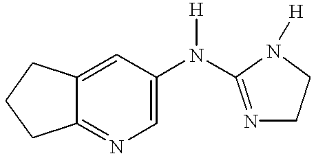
C1=C(N([H])C2=NCCN2[H])C=C2C(=N1)CCC2
